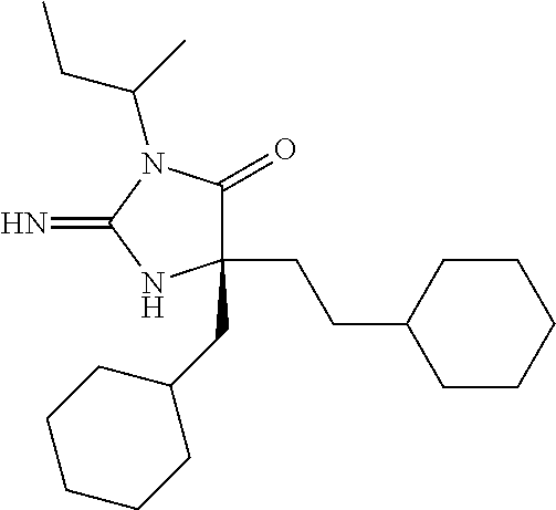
C1(CCC2CCCCC2)(CC2CCCCC2)C(=O)N(C(CC)C)C(=N)N1
